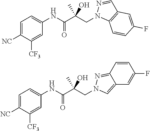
C1=C([NC])C([CF3])=CC(NC(C(CN2C3=C(C=N2)C=C(F)C=C3)(O)C)=O)=C1.C1=C([NC])C([CF3])=CC(NC(C(CN2C=C3C(=N2)C=CC(F)=C3)(O)C)=O)=C1
